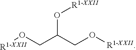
O(C(CO[R1-XXII])CO[R1-XXII])[R1-XXII]
